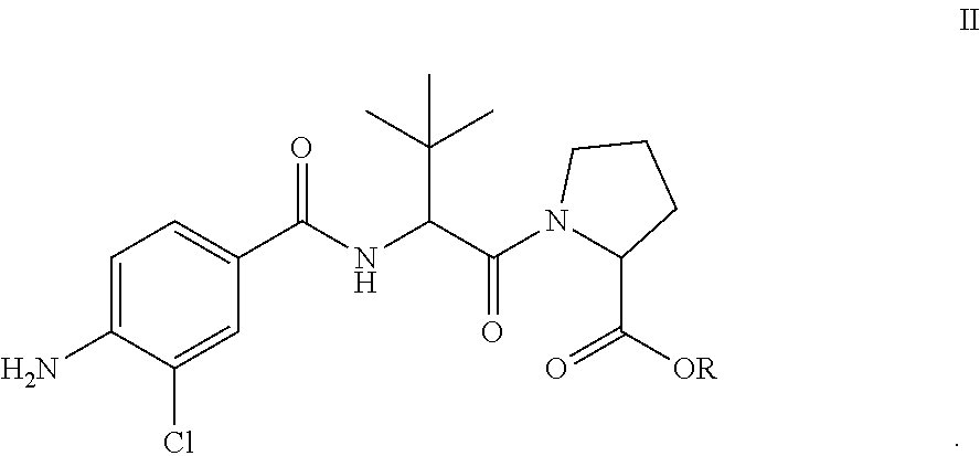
C1=C(N)C(Cl)=CC(C(NC(C(N2C(C(=O)[OR])CCC2)=O)C(C)(C)C)=O)=C1
